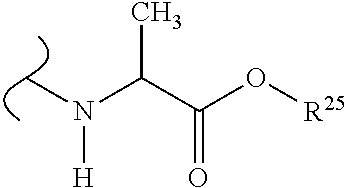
CN(C(C(O[R25])=O)C)[H]
